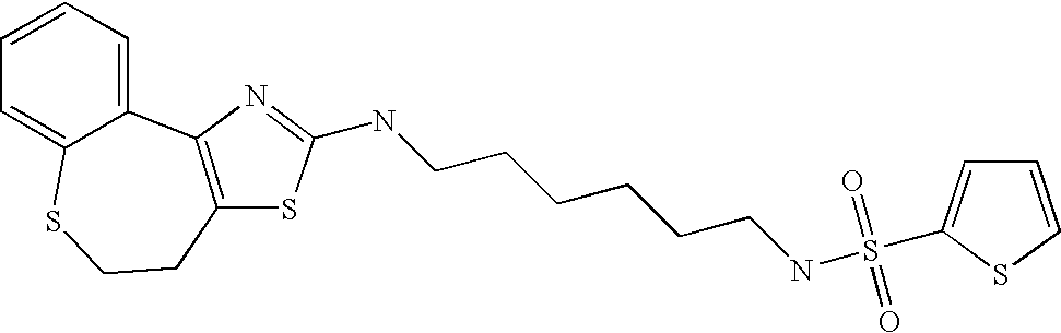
C12=CC=CC=C1SCCC1=C2N=C(NCCCCCCNS(=O)(=O)C2=CC=CS2)S1
